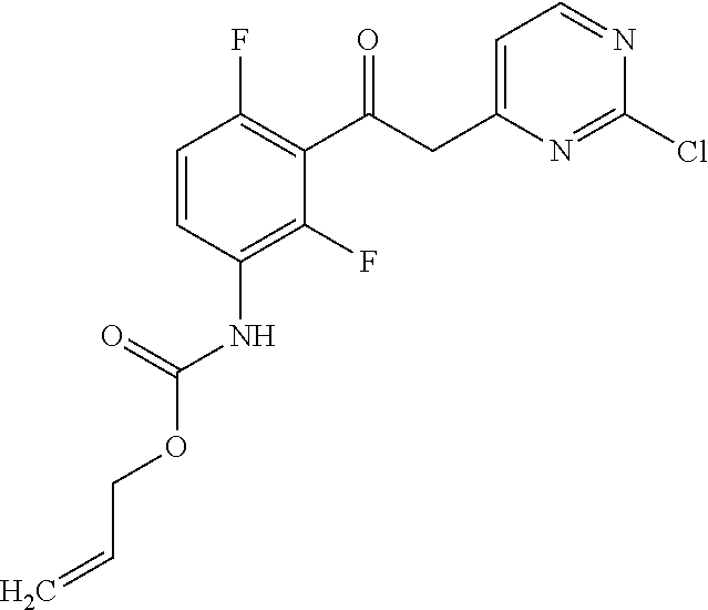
C1=CC(NC(OCC=C)=O)=C(F)C(C(CC2=CC=NC(Cl)=N2)=O)=C1F
